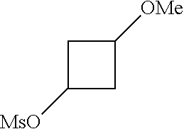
C1([OMe])CC([MsO])C1
